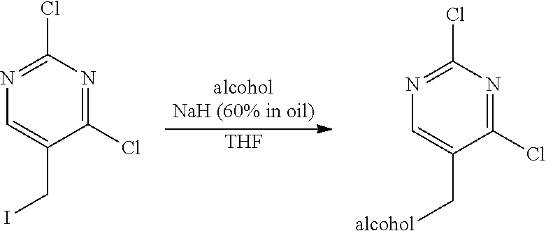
C1(Cl)=NC(Cl)=NC=C1CI.C1(Cl)=NC(Cl)=NC=C1C[alcohol].[THF]
